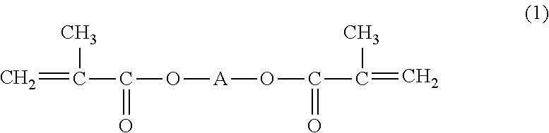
C=C(C(O[A]OC(=O)C(C)=C)=O)C
